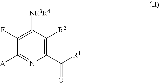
O=C(C1=C([R2])C([NR3R4])=C(F)C([A])=N1)[R1]
